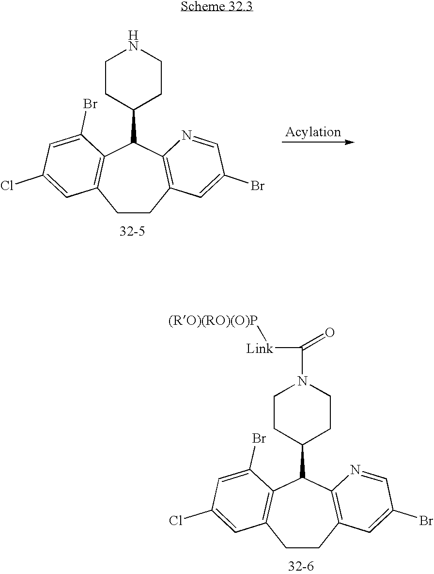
C1N(C([Link][(RO)(RO)(O)P])=O)CCC(C2C3=C(CCC4=C2C(Br)=CC(Cl)=C4)C=C(Br)C=N3)C1.C1NCCC(C2C3=C(CCC4=C2C(Br)=CC(Cl)=C4)C=C(Br)C=N3)C1
